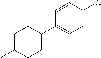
C1(C)CCC(C2=CC=C(Cl)C=C2)CC1
